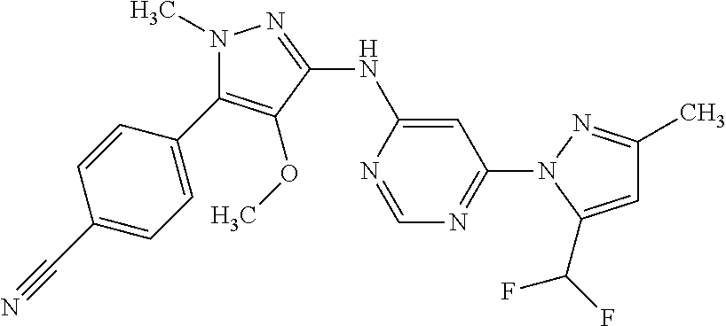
C1(C2=C(OC)C(NC3=CC(N4N=C(C)C=C4C(F)F)=NC=N3)=NN2C)=CC=C(C#N)C=C1
